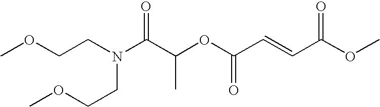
N(C(C(OC(C=CC(OC)=O)=O)C)=O)(CCOC)CCOC
